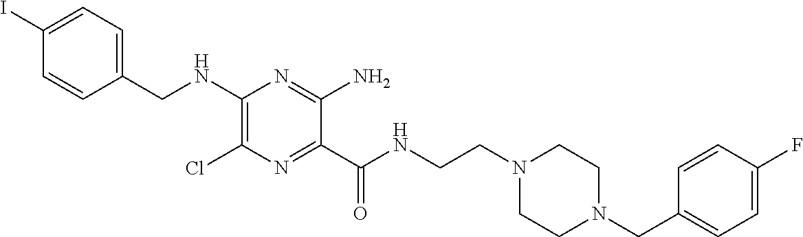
C1=C(I)C=CC(CNC2=C(Cl)N=C(C(NCCN3CCN(CC4=CC=C(F)C=C4)CC3)=O)C(N)=N2)=C1
